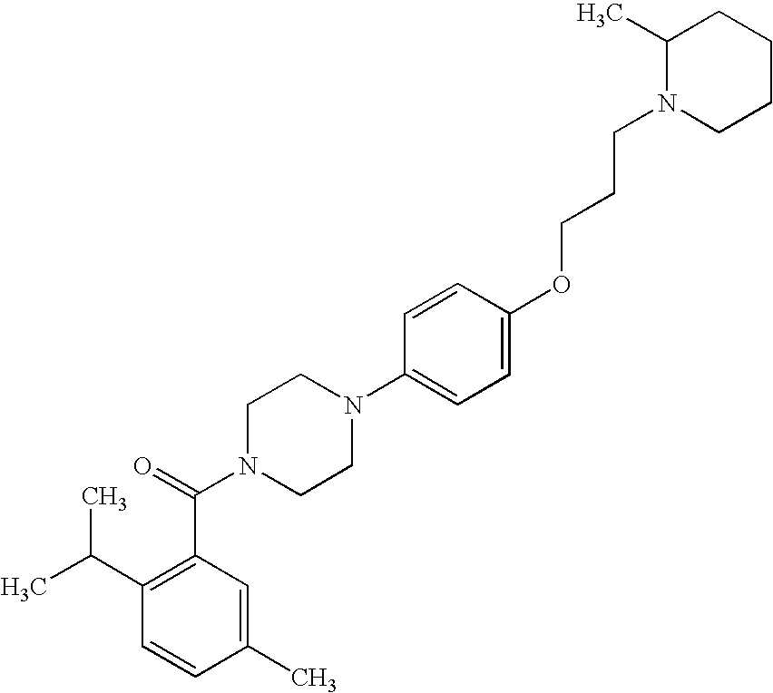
C1=CC(C)=CC(C(N2CCN(C3=CC=C(OCCCN4CCCCC4C)C=C3)CC2)=O)=C1C(C)C
